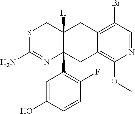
S1C(N)=NC2(C3=C(F)C=CC(O)=C3)C([H])(C1)CC1=C(Br)C=NC(OC)=C1C2
